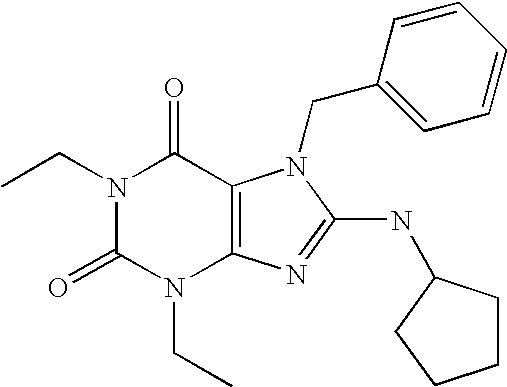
N1(CC)C(=O)N(CC)C2=C(C1=O)N(CC1=CC=CC=C1)C(NC1CCCC1)=N2
